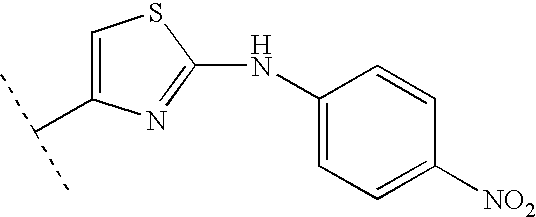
C1(NC2=CC=C([NO2])C=C2)=NC(C(C)C)=CS1
